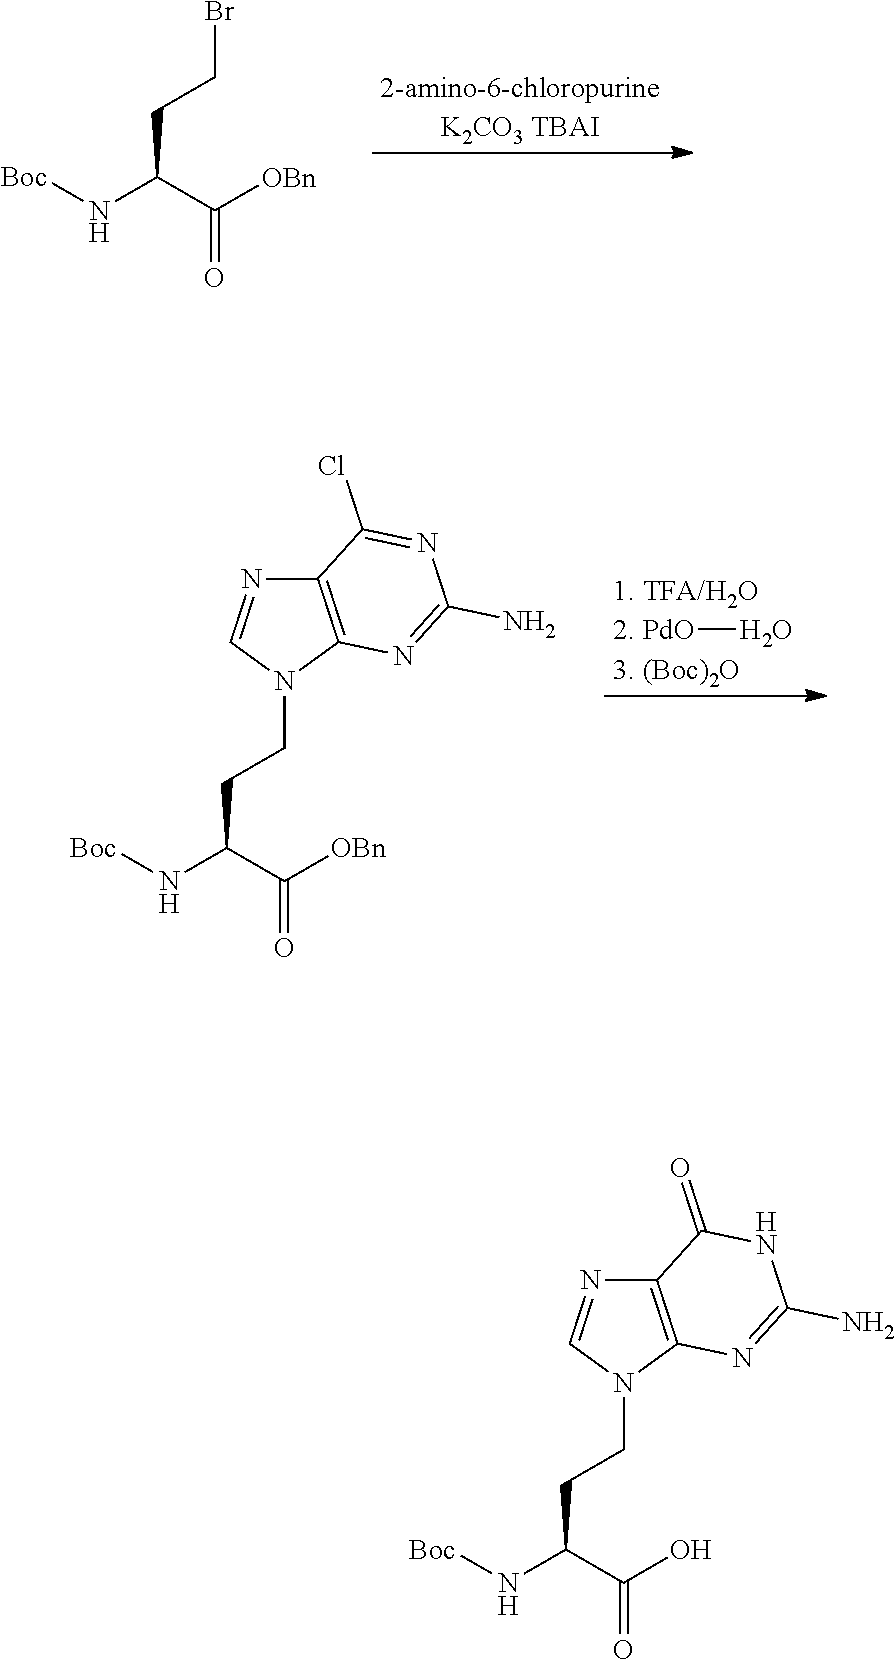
[Boc]NC(C([OBn])=O)CCBr.[2-amino-6-chloropurineK2CO3 TBAI].[1. TFA/H2O2.3. (Boc)2O].[Boc]NC(C([OBn])=O)CCN1C2=C(N=C1)C(Cl)=NC(N)=N2.[PdO]O.[Boc]NC(C(O)=O)CCN1C2=C(N=C1)C(=O)NC(N)=N2
